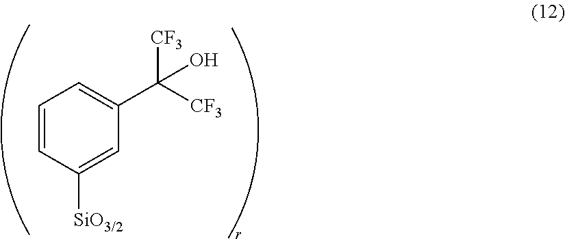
C1=CC([SiO3/2])=CC(C([CF3])([CF3])O)=C1
